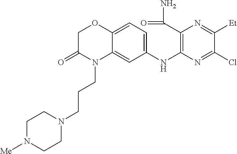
C1C(=O)N(CCCN2CCN([Me])CC2)C2=CC(NC3=C(C(=O)N)N=C([Et])C(Cl)=N3)=CC=C2O1
